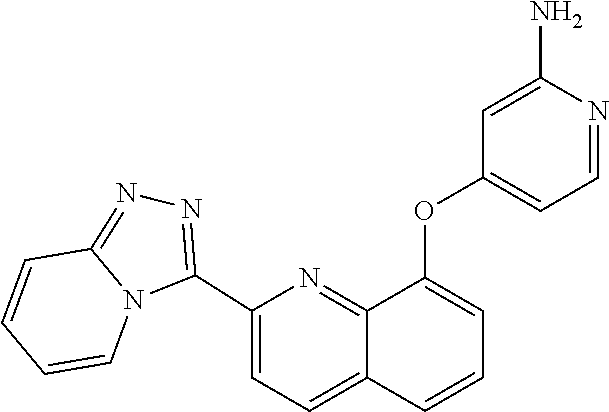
C12=NN=C(C3=CC=C4C(=N3)C(OC3=CC=NC(N)=C3)=CC=C4)N1C=CC=C2
